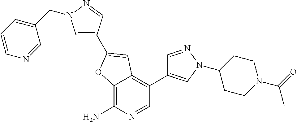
C12=C(N)N=CC(C3=CN(C4CCN(C(C)=O)CC4)N=C3)=C1C=C(C1=CN(CC3=CC=CN=C3)N=C1)O2
